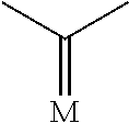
C(C)(C)=[M]
